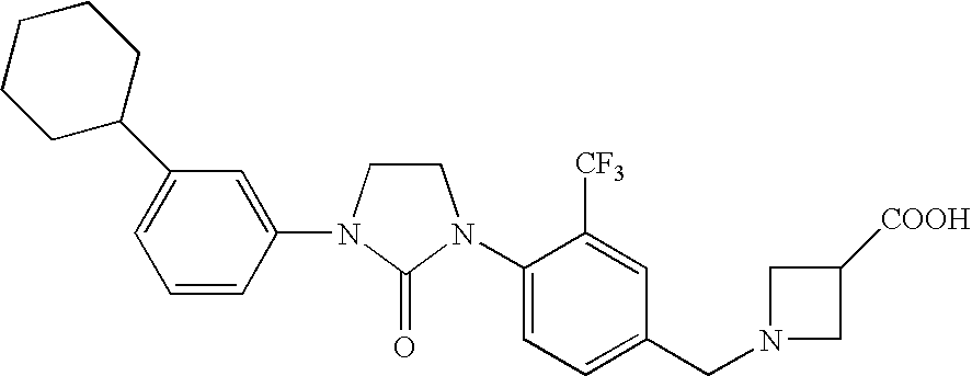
C1CN(C2=CC(C3CCCCC3)=CC=C2)C(=O)N1C1=CC=C(CN2CC([COOH])C2)C=C1[CF3]
